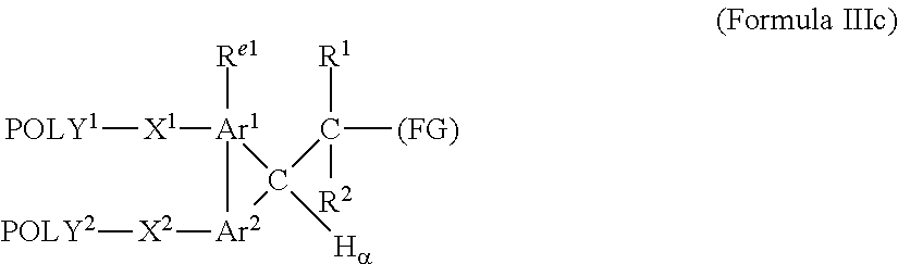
[POLY1][X1][Ar1]1([Re1])C([Ha])(C([R1])([R2])[(FG)])[Ar2]1[X2][POLY2]
